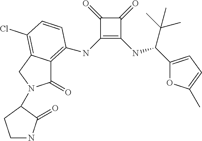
C1(=O)C(NC2=C3C(=O)N(C4C(=O)NCC4)CC3=C(Cl)C=C2)=C(NC(C(C)(C)C)C2=CC=C(C)O2)C1=O
